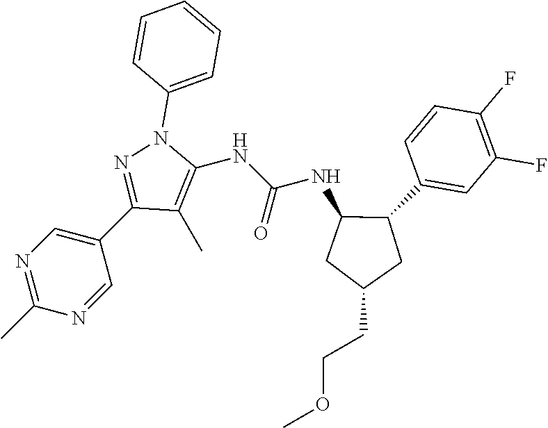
C1(C)=C(NC(NC2CC(CCOC)CC2C2=CC(F)=C(F)C=C2)=O)N(C2=CC=CC=C2)N=C1C1=CN=C(C)N=C1
